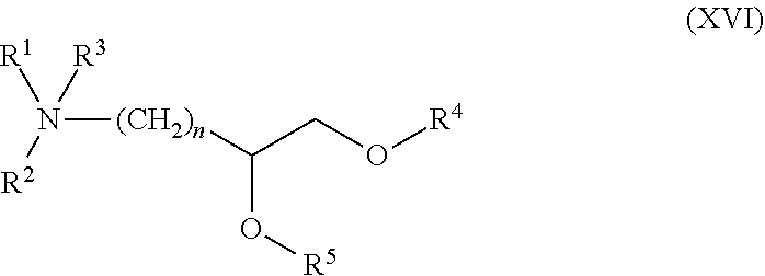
N([R1])([R2])([R3])[(CH2)n]C(O[R5])CO[R4]
